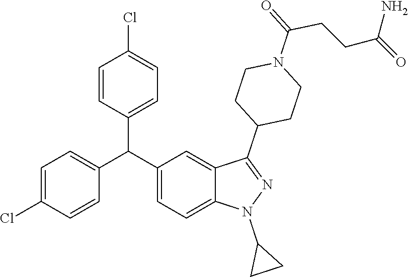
C1=C(Cl)C=CC(C(C2=CC=C3C(=C2)C(C2CCN(C(CCC(=O)N)=O)CC2)=NN3C2CC2)C2=CC=C(Cl)C=C2)=C1
